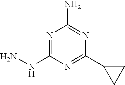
N1=C(NN)N=C(C2CC2)N=C1N
